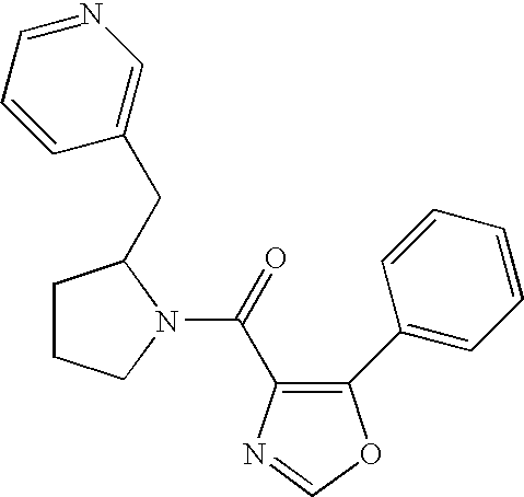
C1(C2=CC=CC=C2)=C(C(=O)N2CCCC2CC2=CN=CC=C2)N=CO1
